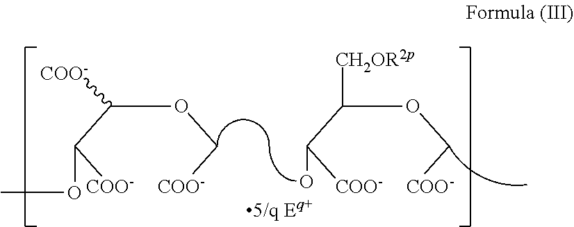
C([COO-])(C(OC[COO-])[COO-])OC.C([COO-])(C(OC[COO-])[CH2OR2p])O
